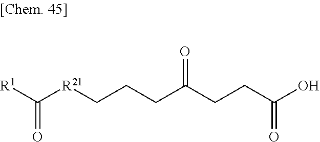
[R1]C(=O)[R21]CCCC(CCC(O)=O)=O
